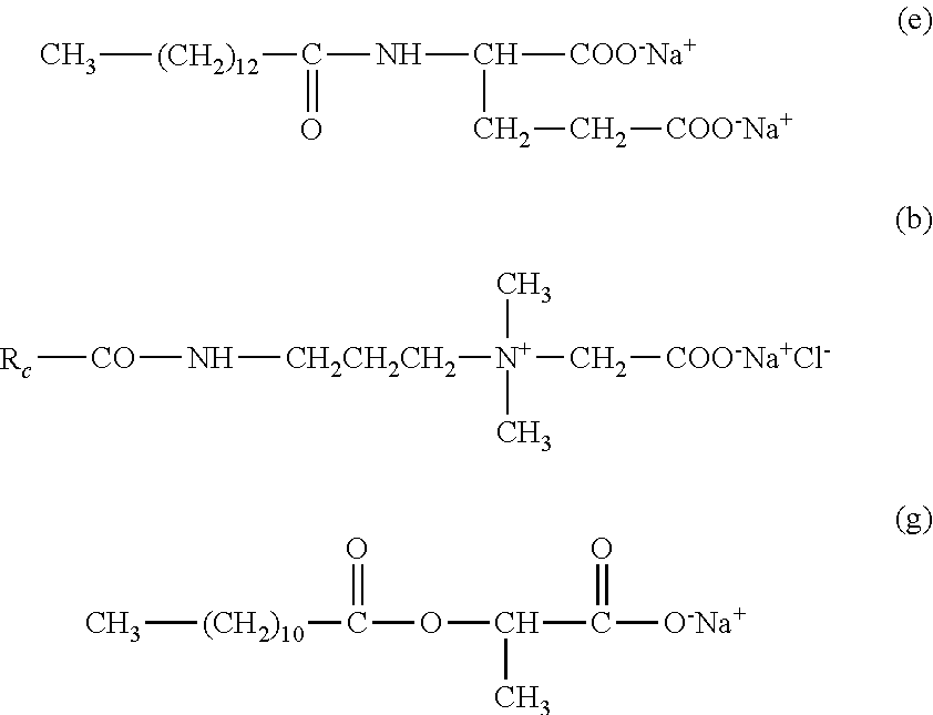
C[(CH2)12]C(NC(CC[COO-Na+])[COO-Na+])=O.[Rc][CO]N[CH2CH2CH2][N+](C)(C)C[COO-Na+Cl-].C[(CH2)10]C(=O)OC(C)C(=O)[O-Na+]
